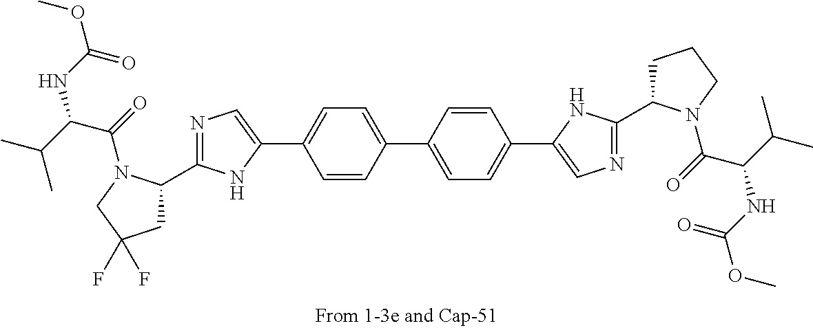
N1=C(C2CC(F)(F)CN2C(=O)C(NC(OC)=O)C(C)C)NC(C2=CC=C(C3=CC=C(C4=CN=C(C5CCCN5C(=O)C(NC(OC)=O)C(C)C)N4)C=C3)C=C2)=C1
